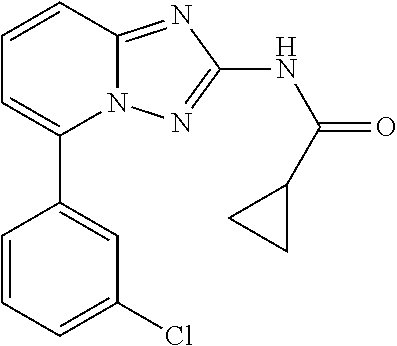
C1=CC=C(Cl)C=C1C1=CC=CC2=NC(NC(=O)C3CC3)=NN12
